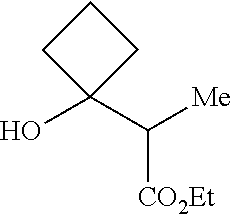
OC1(C([Me])[CO2Et])CCC1
